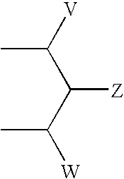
C([Z])(C([W])C)C([V])C
